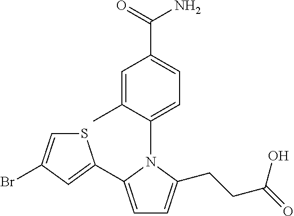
C1=C(C2=CC(Br)=CS2)N(C2=CC=C(C(=O)N)C=C2C)C(CCC(=O)O)=C1
